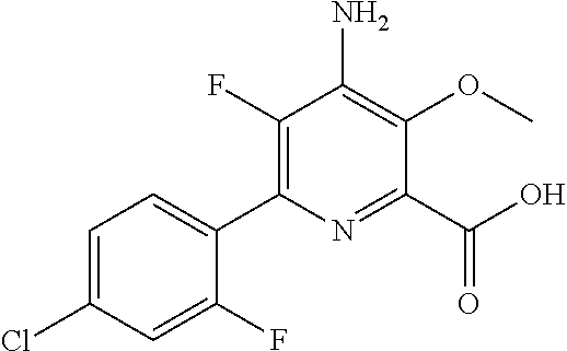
C1(F)=C(C2=CC=C(Cl)C=C2F)N=C(C(O)=O)C(OC)=C1N
